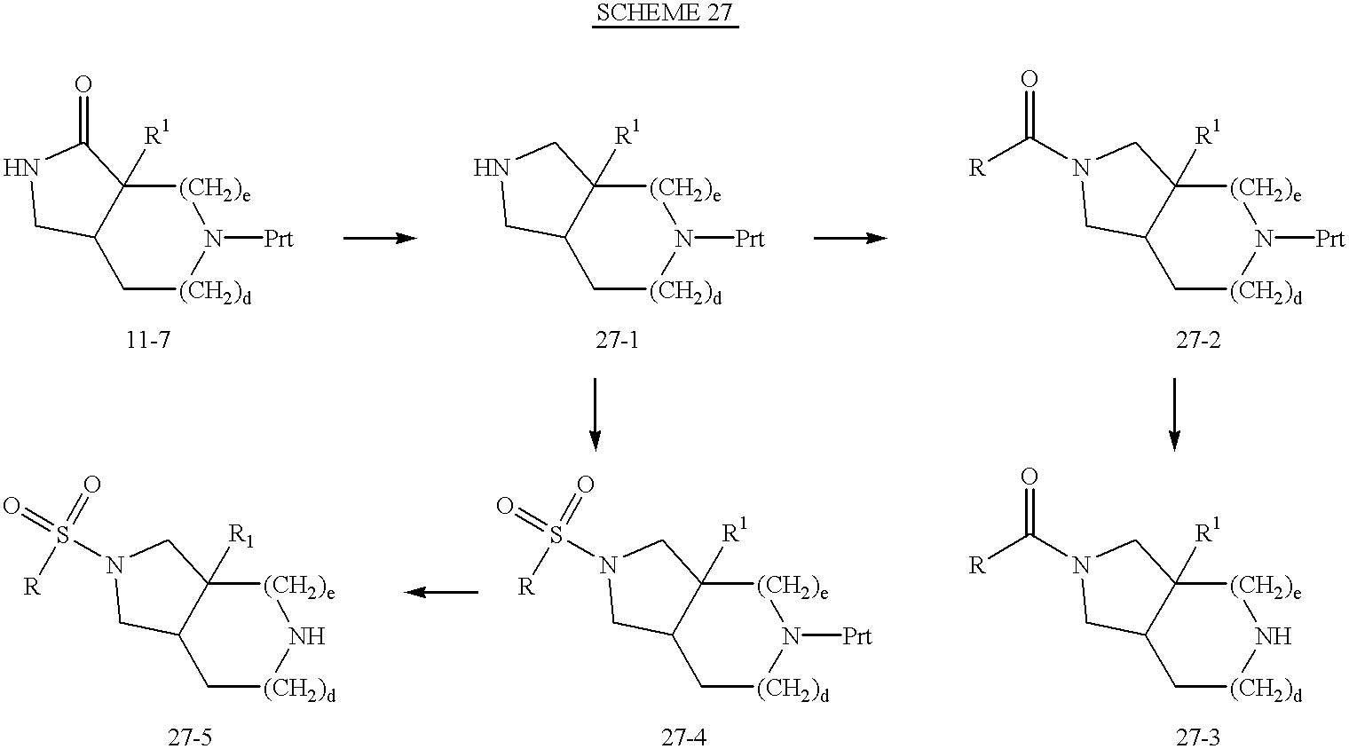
C1[(CH2)d]N([Prt])[(CH2)e]C2([R1])C1CNC2=O.C1[(CH2)d]N([Prt])[(CH2)e]C2([R1])C1CNC2.C1[(CH2)d]N([Prt])[(CH2)e]C2([R1])C1CN(C([R])=O)C2.C1[(CH2)d]N[(CH2)e]C2([R1])C1CN(C([R])=O)C2.C1[(CH2)d]N([Prt])[(CH2)e]C2([R1])C1CN(S(=O)(=O)[R])C2.C1[(CH2)d]N[(CH2)e]C2([R1])C1CN(S(=O)(=O)[R])C2
